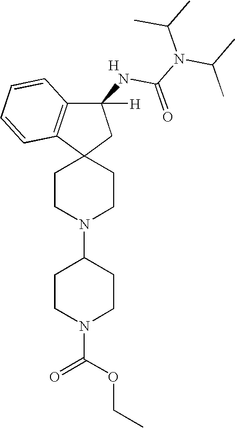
C1CN(C2CCN(C(OCC)=O)CC2)CCC12CC(NC(N(C(C)C)C(C)C)=O)([H])C1=C2C=CC=C1.[H]
